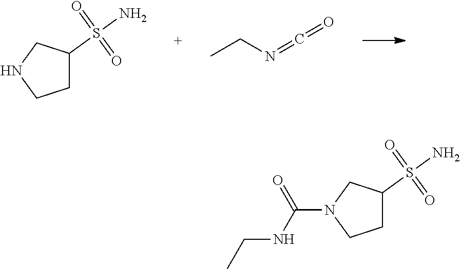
C1C(S(N)(=O)=O)CNC1.CCN=C=O.C1C(S(N)(=O)=O)CN(C(NCC)=O)C1
